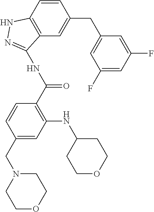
C1N(CC2=CC(NC3CCOCC3)=C(C(NC3=NNC4=C3C=C(CC3=CC(F)=CC(F)=C3)C=C4)=O)C=C2)CCOC1
